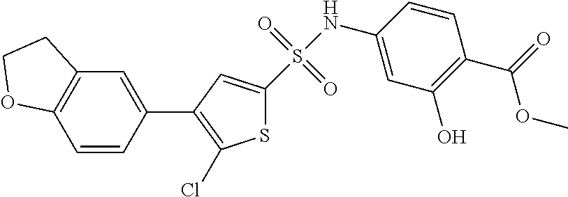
S1C(S(=O)(NC2=CC(O)=C(C(=O)OC)C=C2)=O)=CC(C2=CC3=C(C=C2)OCC3)=C1Cl
